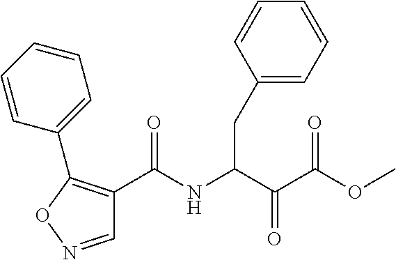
C1(C(NC(C(C(=O)OC)=O)CC2=CC=CC=C2)=O)=C(C2=CC=CC=C2)ON=C1
